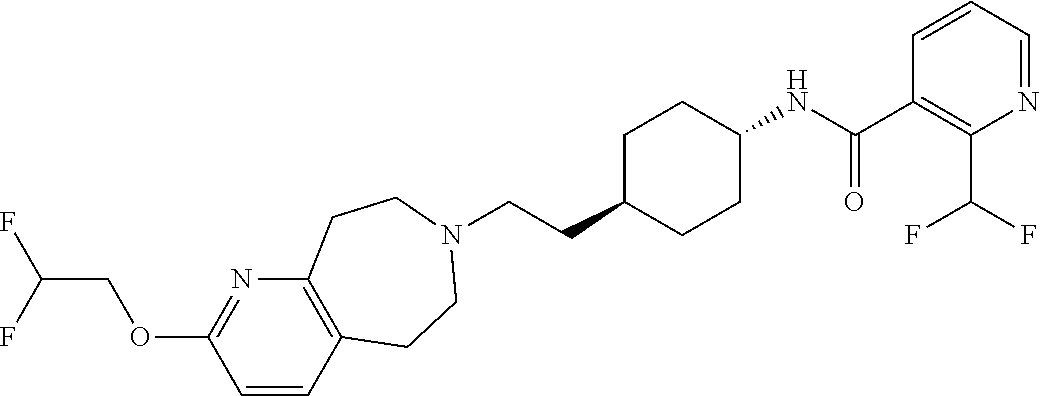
C12=C(C=CC(OCC(F)F)=N1)CCN(CCC1CCC(NC(=O)C3=C(C(F)F)N=CC=C3)CC1)CC2
